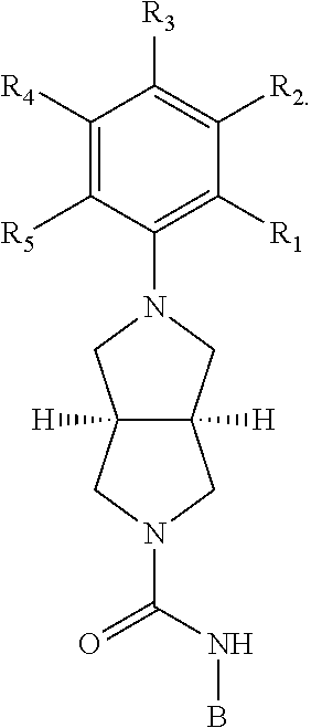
C1([R4])=C([R5])C(N2CC3([H])C([H])(C2)CN(C(NB)=O)C3)=C([R1])C([R2])=C1[R3]
